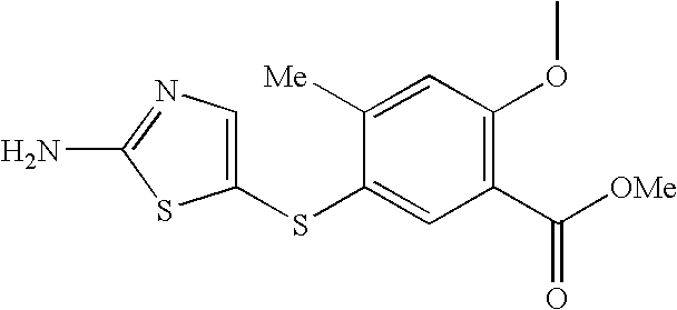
C1(SC2=CC(C([OMe])=O)=C(OC)C=C2[Me])=CN=C(N)S1
